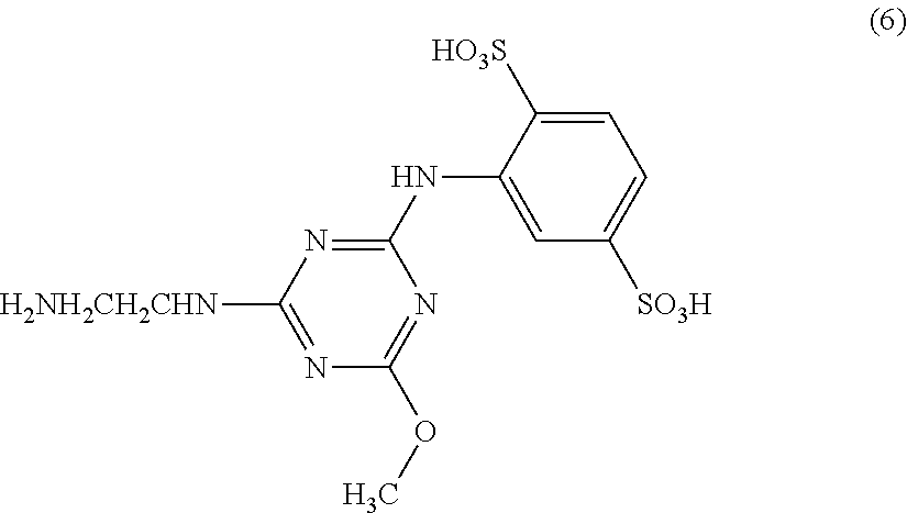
[H2NH2CH2CHN]C1=NC(OC)=NC(NC2=CC([SO3H])=CC=C2[HO3S])=N1
